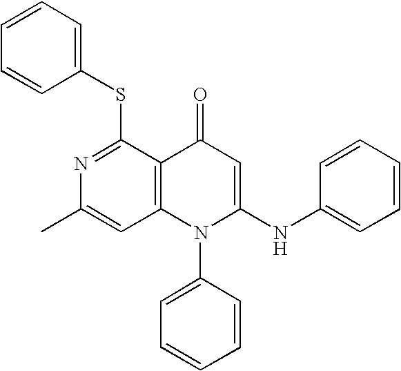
N1=C(SC2=CC=CC=C2)C2=C(C=C1C)N(C1=CC=CC=C1)C(NC1=CC=CC=C1)=CC2=O
